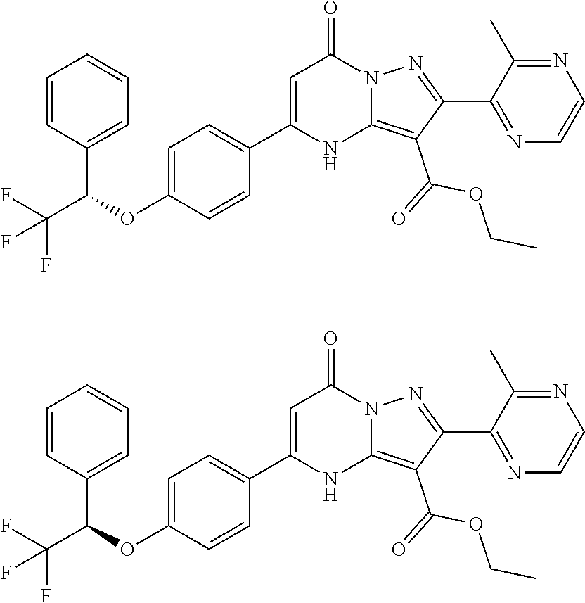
C(C(OC1=CC=C(C2=CC(=O)N3C(=C(C(=O)OCC)C(C4=NC=CN=C4C)=N3)N2)C=C1)C1=CC=CC=C1)(F)(F)F.C(C(OC1=CC=C(C2=CC(=O)N3C(=C(C(=O)OCC)C(C4=NC=CN=C4C)=N3)N2)C=C1)C1=CC=CC=C1)(F)(F)F
